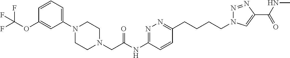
N1(CC(NC2=NN=C(CCCCN3N=NC(C(NC)=O)=C3)C=C2)=O)CCN(C2=CC=CC(OC(F)(F)F)=C2)CC1
